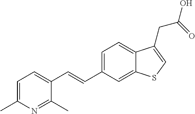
C1=C(C)N=C(C)C(C=CC2=CC=C3C(=C2)SC=C3CC(O)=O)=C1
